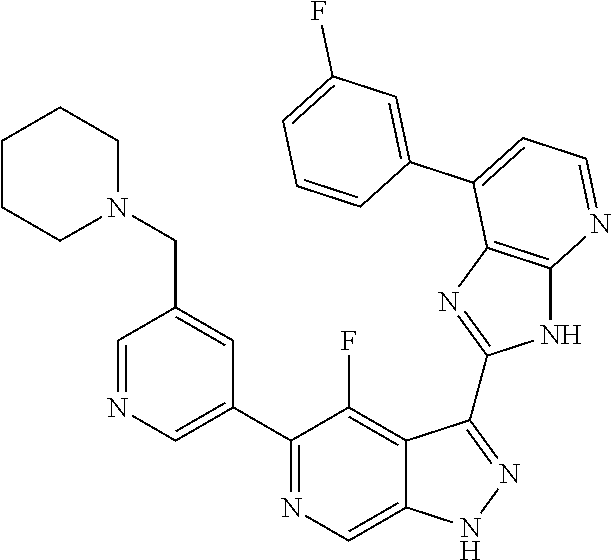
C1=NC=C(C2=NC=C3C(=C2F)C(C2=NC4=C(N2)N=CC=C4C2=CC(F)=CC=C2)=NN3)C=C1CN1CCCCC1
